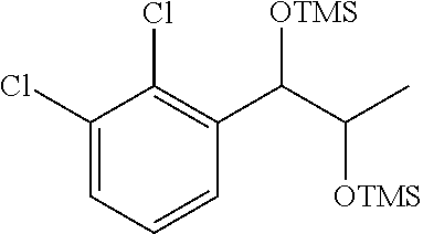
C1=C(Cl)C(Cl)=C(C(C(C)[OTMS])[OTMS])C=C1
